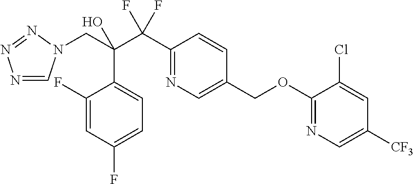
N1=CN(CC(C(C2=NC=C(COC3=NC=C([CF3])C=C3Cl)C=C2)(F)F)(O)C2=CC=C(F)C=C2F)N=N1
